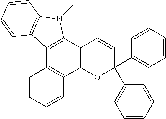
C12=C(C3=C(C4=C1C=CC=C4)OC(C1=CC=CC=C1)(C1=CC=CC=C1)C=C3)N(C)C1=C2C=CC=C1
